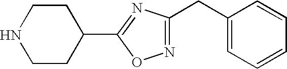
C1CNCCC1C1=NC(CC2=CC=CC=C2)=NO1
